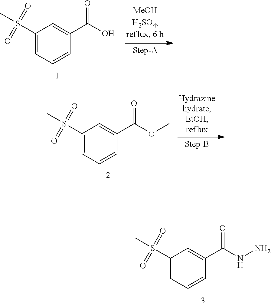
C1(S(C)(=O)=O)=CC=CC(C(NN)=O)=C1.C1(S(C)(=O)=O)=CC=CC(C(O)=O)=C1.C1(S(C)(=O)=O)=CC=CC(C(OC)=O)=C1
